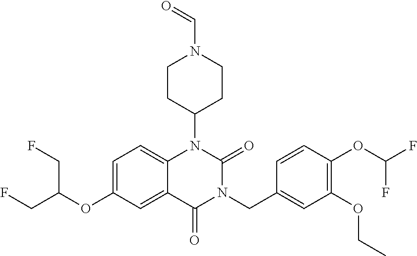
C1=C(OC(CF)CF)C=C2C(=C1)N(C1CCN(C=O)CC1)C(=O)N(CC1=CC(OCC)=C(OC(F)F)C=C1)C2=O
